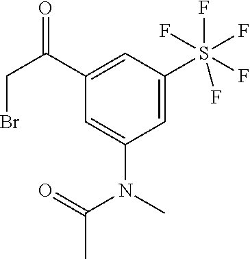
C1=C(S(F)(F)(F)(F)F)C=C(C(CBr)=O)C=C1N(C)C(=O)C
